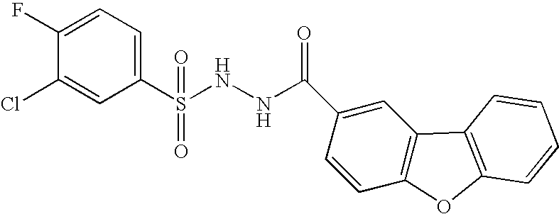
C1(S(NNC(C2=CC3=C(C=C2)OC2=C3C=CC=C2)=O)(=O)=O)=CC=C(F)C(Cl)=C1
